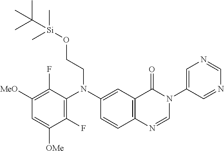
C1([MeO])=C(F)C(N(C2=CC3=C(C=C2)N=CN(C2=CN=CN=C2)C3=O)CCO[Si](C)(C)C(C)(C)C)=C(F)C([OMe])=C1
